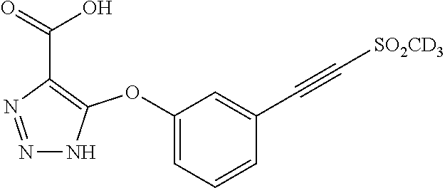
C1(OC2=C(C(=O)O)N=NN2)=CC=CC(C#C[SO2CD3])=C1
